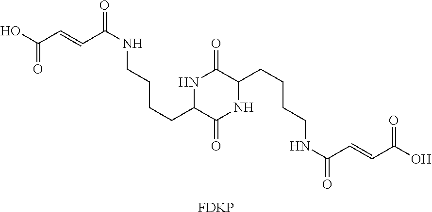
OC(C=CC(NCCCCC1C(=O)NC(CCCCNC(=O)C=CC(O)=O)C(=O)N1)=O)=O.[FDKP]
